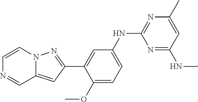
C1=C(NC2=NC(C)=CC(NC)=N2)C=C(C2=NN3C(=C2)C=NC=C3)C(OC)=C1
